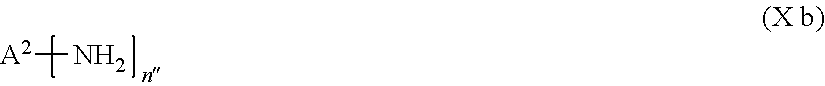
[A2]N
